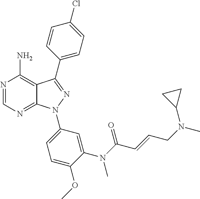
N1=CN=C2C(=C1N)C(C1=CC=C(Cl)C=C1)=NN2C1=CC=C(OC)C(N(C(C=CCN(C)C2CC2)=O)C)=C1
